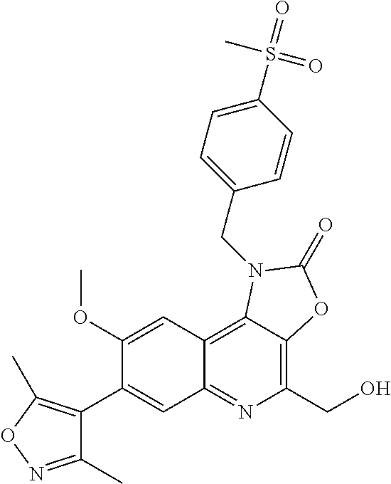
C1(OC)=CC2=C3C(=C(CO)N=C2C=C1C1=C(C)ON=C1C)OC(=O)N3CC1=CC=C(S(C)(=O)=O)C=C1
